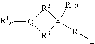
[R2]1[Q]([R1p])[R3][A]1([R4q])[R][L]
